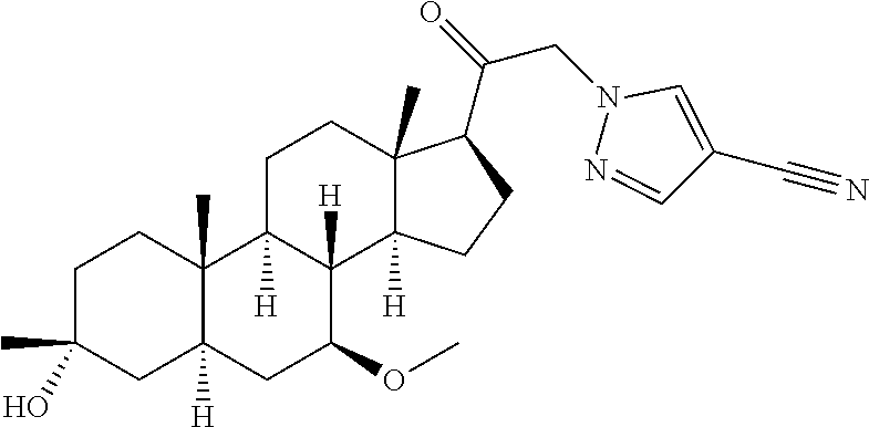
C1C(C)(O)CC2([H])C(C)(C1)C1([H])C([H])(C(OC)C2)C2([H])C(C)(CC1)C(C(=O)CN1N=CC(C#N)=C1)CC2
